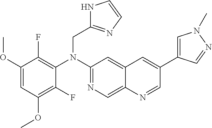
C1(N(CC2=NC=CN2)C2=C(F)C(OC)=CC(OC)=C2F)=NC=C2C(=C1)C=C(C1=CN(C)N=C1)C=N2
